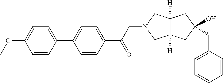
COC1=CC=C(C2=CC=C(C(CN3CC4([H])C([H])(C3)CC(CC3=CC=CC=C3)(O)C4)=O)C=C2)C=C1
